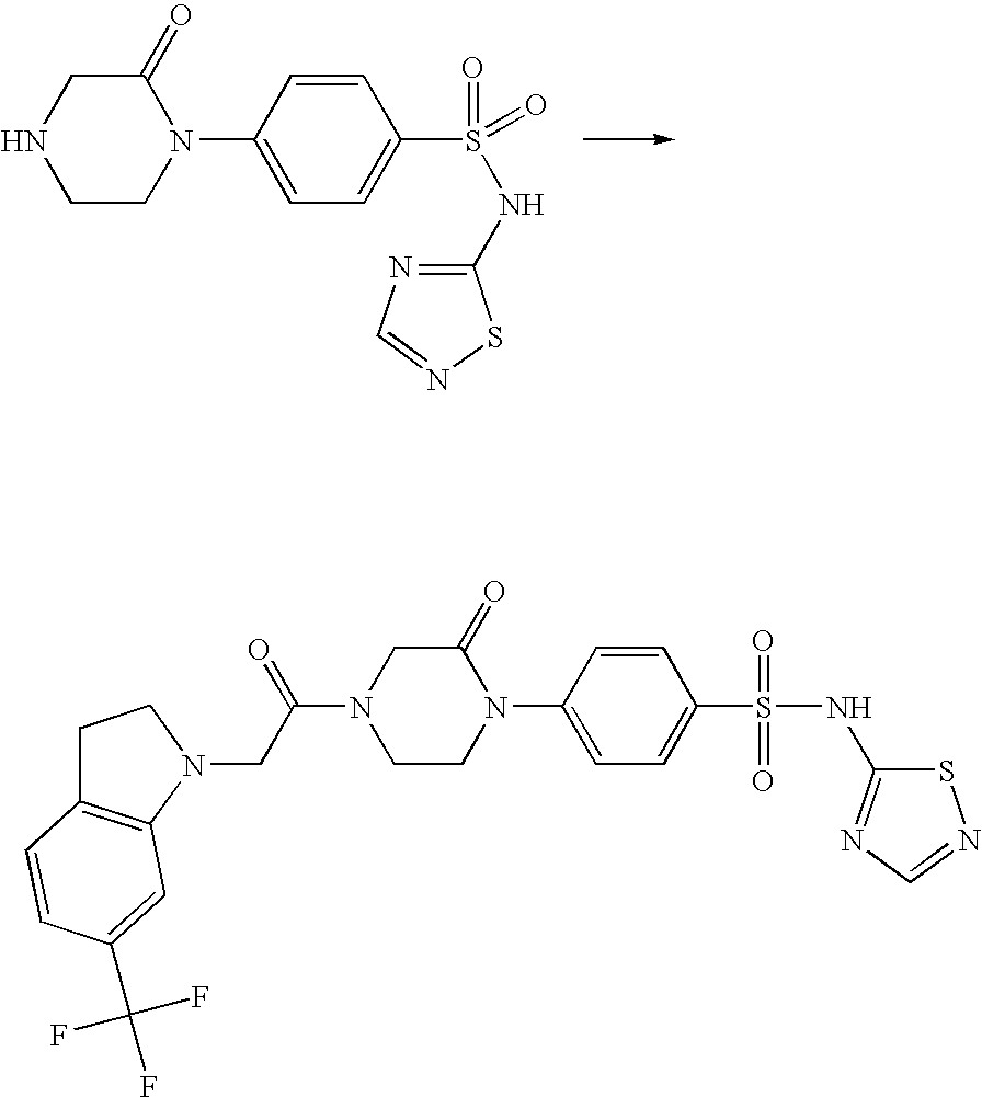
C1(=O)CNCCN1C1=CC=C(S(=O)(NC2=NC=NS2)=O)C=C1.C1(=O)CN(C(CN2C3=C(CC2)C=CC(C(F)(F)F)=C3)=O)CCN1C1=CC=C(S(=O)(NC2=NC=NS2)=O)C=C1
